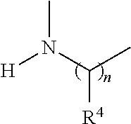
CC(N([H])C)[R4]
